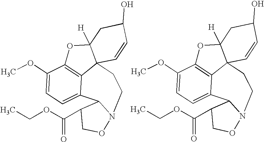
C12=C3C(OC)=CC=C1C1C(C(OCC)=O)CON1CCC21C([H])(O3)CC(O)C=C1.C12=C3C(OC)=CC=C1C1C(C(OCC)=O)CON1CCC21C([H])(O3)CC(O)C=C1
